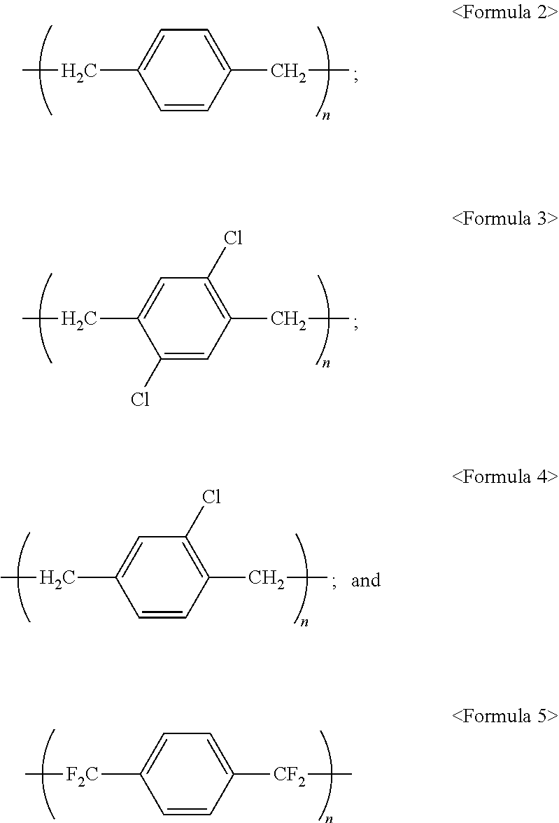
CCC1=CC=C(CC)C=C1.CCC1=CC(Cl)=C(CC)C=C1Cl.C[F2C]C1=CC=C([CF2]C)C=C1.CCC1=CC(Cl)=C(CC)C=C1
